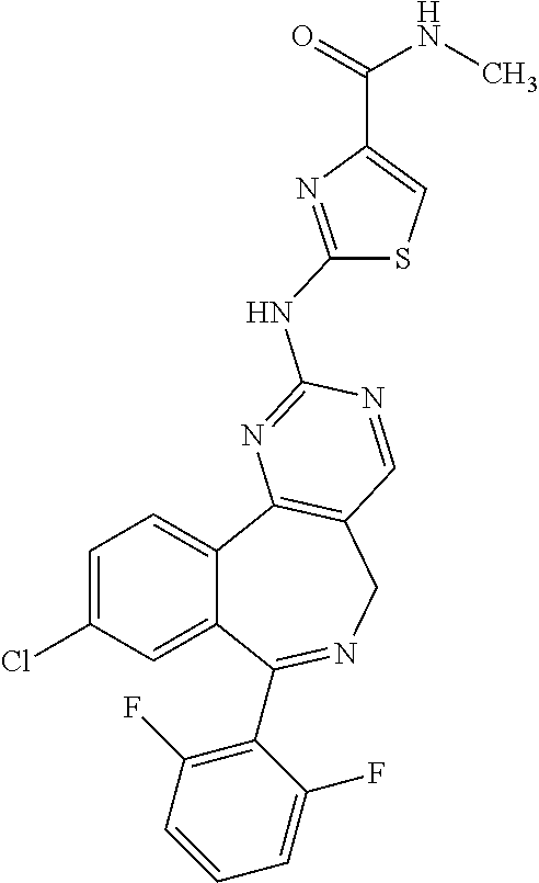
C1=C(Cl)C=C2C(=C1)C1=C(CN=C2C2=C(F)C=CC=C2F)C=NC(NC2=NC(C(=O)NC)=CS2)=N1
